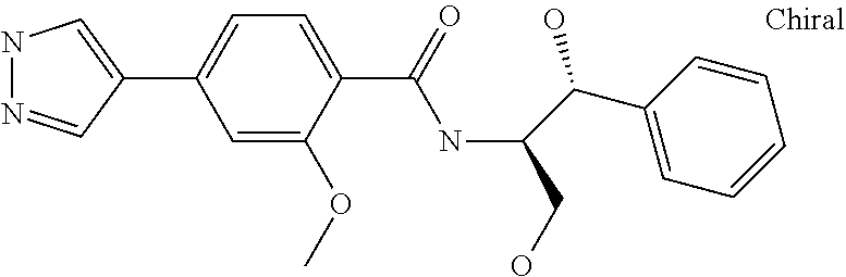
C1(C2=CNN=C2)=CC=C(C(=O)NC(CO)C(O)C2=CC=CC=C2)C(OC)=C1
